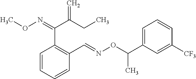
C1=CC=CC(C=NOC(C)C2=CC=CC([CF3])=C2)=C1C(=NOC)C(CC)=C
